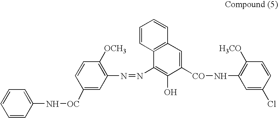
C1=CC(N[OC]C2=CC(N=NC3=C(O)C([CO]NC4=C([H3CO])C=CC(Cl)=C4)=CC4=C3C=CC=C4)=C([OCH3])C=C2)=CC=C1
